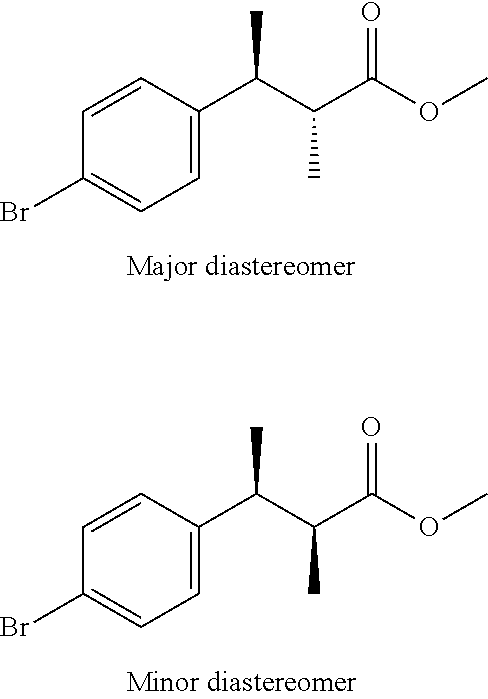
C1=CC(C(C(C(OC)=O)C)C)=CC=C1Br.C1=CC(C(C(C(OC)=O)C)C)=CC=C1Br
